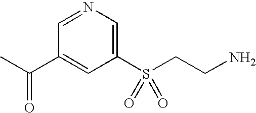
C(C)(=O)C1=CC(S(CCN)(=O)=O)=CN=C1
